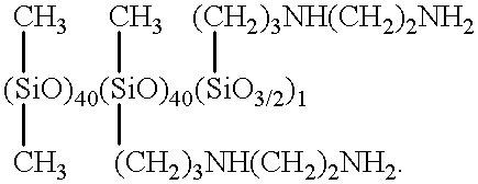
[(SiO)40(SiO)40(SiO3/2)1]([(CH2)3NH(CH2)2NH2])(C)(C)(C)[(CH2)3NH(CH2)2NH2]
